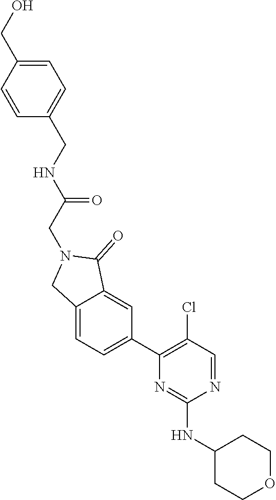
C1(NC2=NC(C3=CC=C4C(=C3)C(=O)N(CC(=O)NCC3=CC=C(CO)C=C3)C4)=C(Cl)C=N2)CCOCC1
